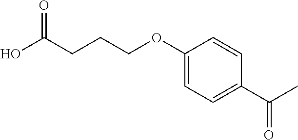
OC(CCCOC1=CC=C(C(C)=O)C=C1)=O
